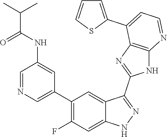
C1=NC=C(C2=C(F)C=C3C(=C2)C(C2=NC4=C(N2)N=CC=C4C2=CC=CS2)=NN3)C=C1NC(C(C)C)=O
